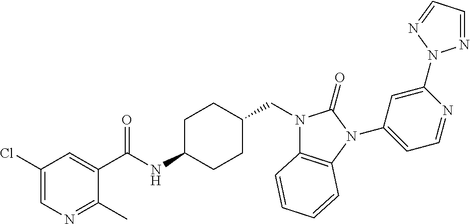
C1(Cl)=CN=C(C)C(C(NC2CCC(CN3C4=C(N(C5=CC=NC(N6N=CC=N6)=C5)C3=O)C=CC=C4)CC2)=O)=C1
